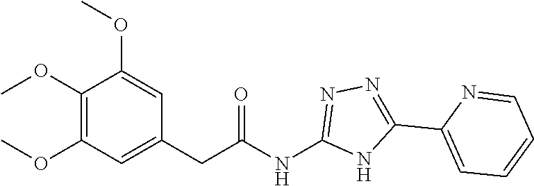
COC1=C(OC)C=C(CC(=O)NC2=NN=C(C3=CC=CC=N3)N2)C=C1OC
